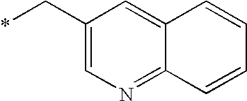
*CC1=CN=C2C(=C1)C=CC=C2
